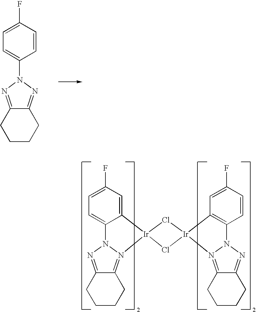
C12=NN(C3=CC=C(F)C=C3)N=C1CCCC2.C12=N3N(N=C1CCCC2)C1=CC=C(F)C=C1[Ir]31Cl[Ir]2(N3=C4C(=NN3C3=C2C=C(F)C=C3)CCCC4)Cl1
